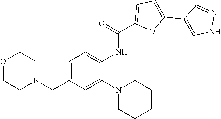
C1=C(NC(=O)C2=CC=C(C3=CNN=C3)O2)C(N2CCCCC2)=CC(CN2CCOCC2)=C1
